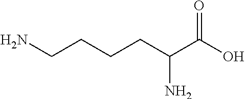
C(C(C(O)=O)N)CCCN
